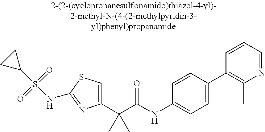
C1(C(C(NC2=CC=C(C3=C(C)N=CC=C3)C=C2)=O)(C)C)=CSC(NS(C2CC2)(=O)=O)=N1
